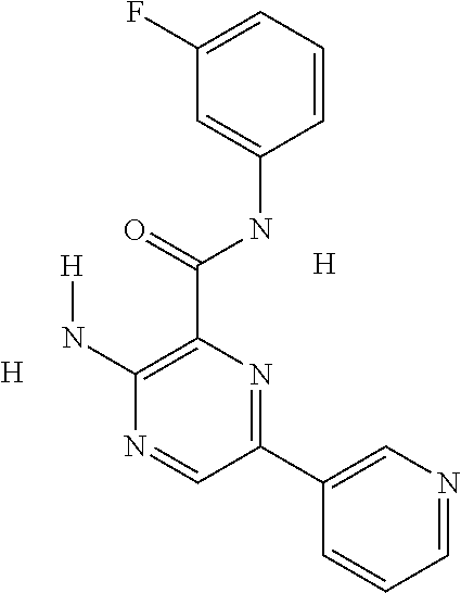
C1(C(NC2=CC(F)=CC=C2)=O)=C(N[H])N=CC(C2=CN=CC=C2)=N1.[H].[H]
